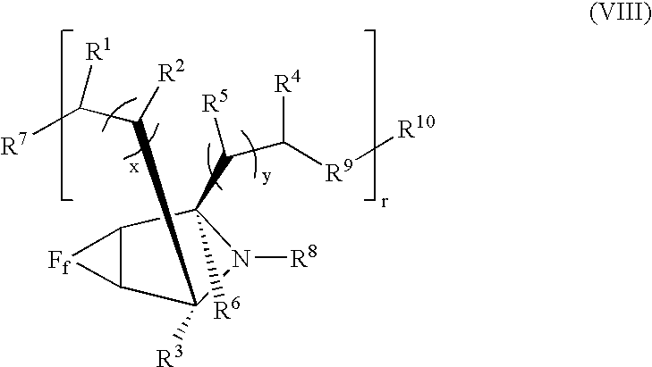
C(C([R2])C1([R3])C2C(C(C(C([R4])[R9][R10])[R5])([R6])N1[R8])[Ff]2)([R1])[R7]
